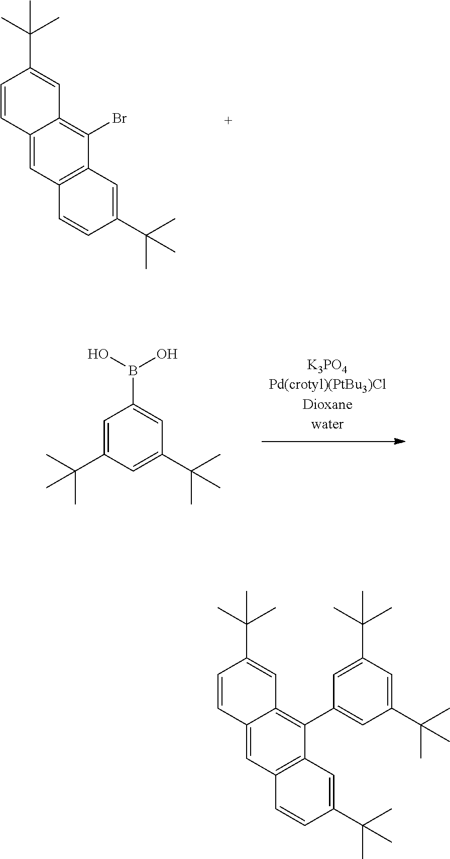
C12=CC3=C(C(Br)=C1C=C(C(C)(C)C)C=C2)C=C(C(C)(C)C)C=C3.C1=C(C(C)(C)C)C=C(C(C)(C)C)C=C1B(O)O.C12=CC3=C(C(C4=CC(C(C)(C)C)=CC(C(C)(C)C)=C4)=C1C=C(C(C)(C)C)C=C2)C=C(C(C)(C)C)C=C3
